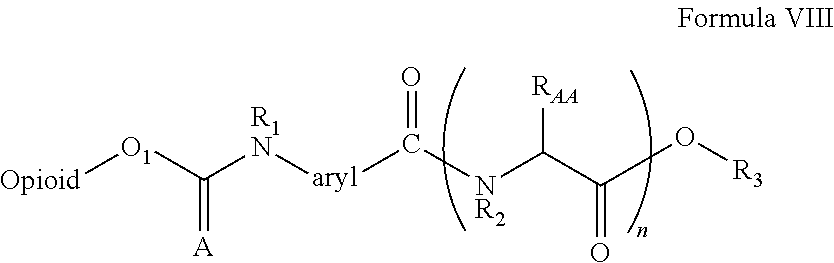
[NR2](C(C(O[R3])=O)[RAA])C([aryl][R1N]C([O1][Opioid])=[A])=O
